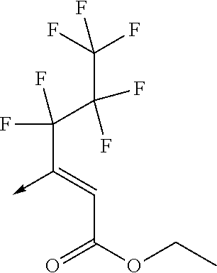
C(C(OCC)=O)=C(->C)C(C(C(F)(F)F)(F)F)(F)F
